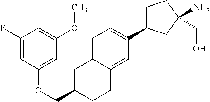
C1=C2C(=CC(C3CCC(CO)(N)C3)=C1)CCC(COC1=CC(OC)=CC(F)=C1)C2
